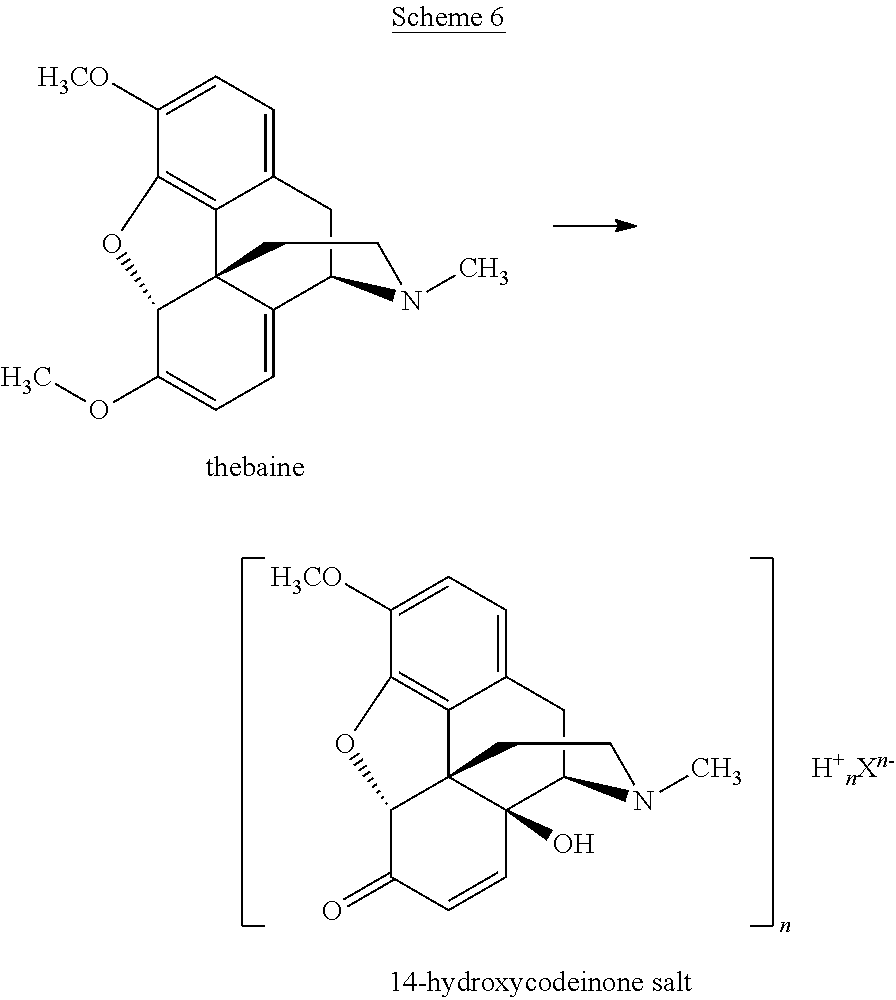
C12=C3C(=CC=C1[H3CO])CC1C4=CC=C(OC)C(C34CCN1C)O2.C12=C3C(=CC=C1[H3CO])CC1C4(O)C3(C(C(=O)C=C4)O2)CCN1C.[H+nXn-]
